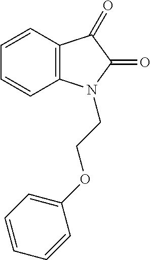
C1=CC2=C(C=C1)N(CCOC1=CC=CC=C1)C(=O)C2=O
